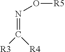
O(N=C([R3])[R4])[R5]
